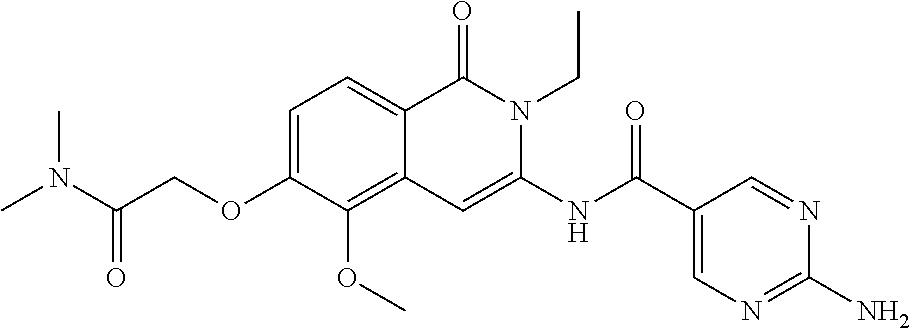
C1=C(OCC(N(C)C)=O)C(OC)=C2C(=C1)C(=O)N(CC)C(NC(C1=CN=C(N)N=C1)=O)=C2
